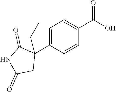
C1=CC(C2(CC)C(=O)NC(=O)C2)=CC=C1C(O)=O
